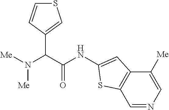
C1=NC=C([Me])C2=C1SC(NC(C(N([Me])[Me])C1=CSC=C1)=O)=C2
